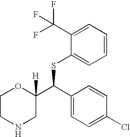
C1(C(F)(F)F)=CC=CC=C1SC(C1([H])OCCNC1)C1=CC=C(Cl)C=C1
